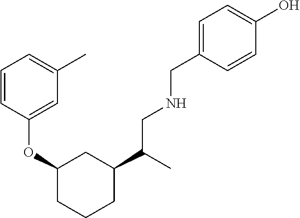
C1=CC(OC2CCCC(C(C)CNCC3=CC=C(O)C=C3)C2)=CC(C)=C1
